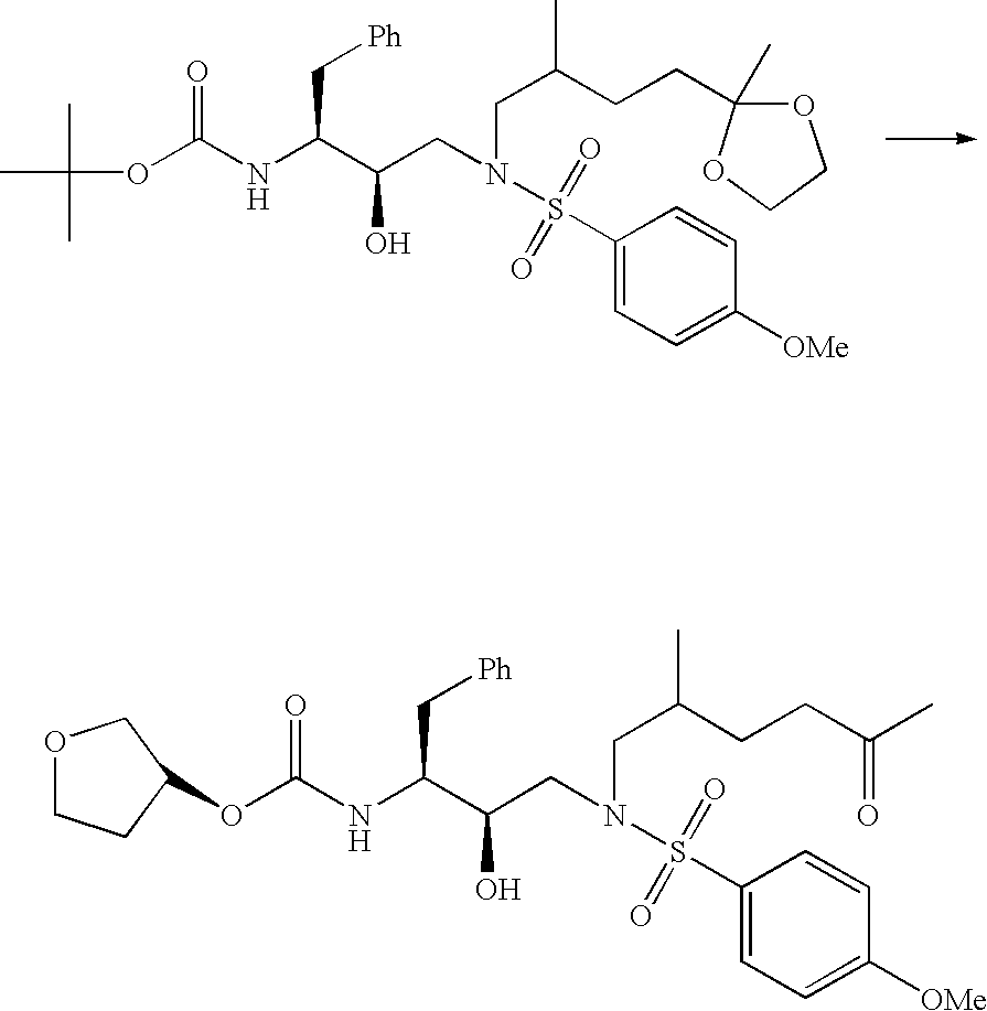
O(C(NC(C(CN(CC(CCC1(C)OCCO1)C)S(=O)(=O)C1=CC=C([OMe])C=C1)O)C[Ph])=O)C(C)(C)C.O(C(NC(C(CN(CC(CCC(C)=O)C)S(=O)(=O)C1=CC=C([OMe])C=C1)O)C[Ph])=O)C1CCOC1
